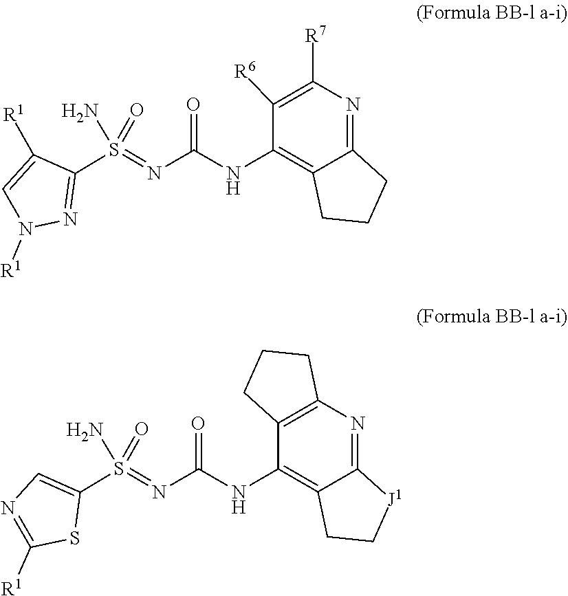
C1(NC(N=S(N)(=O)C2=NN([R1])C=C2[R1])=O)=C2C(=NC([R7])=C1[R6])CCC2.C1(NC(N=S(N)(=O)C2=CN=C([R1])S2)=O)=C2C(=NC3=C1CCC3)[J1]CC2
